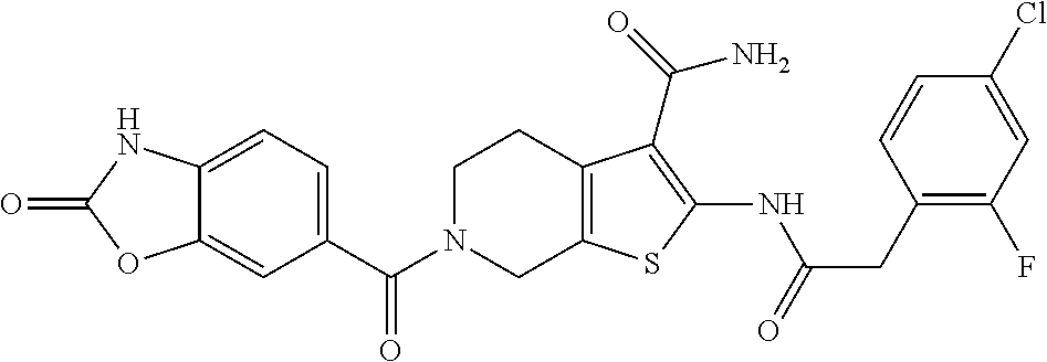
C1=C2C(=CC(C(N3CC4=C(CC3)C(C(=O)N)=C(NC(CC3=C(F)C=C(Cl)C=C3)=O)S4)=O)=C1)OC(=O)N2
